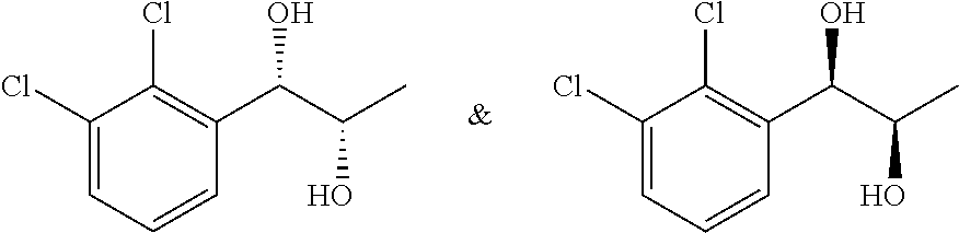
C1(Cl)=CC=CC(C(C(C)O)O)=C1Cl.C1(Cl)=CC=CC(C(C(C)O)O)=C1Cl
